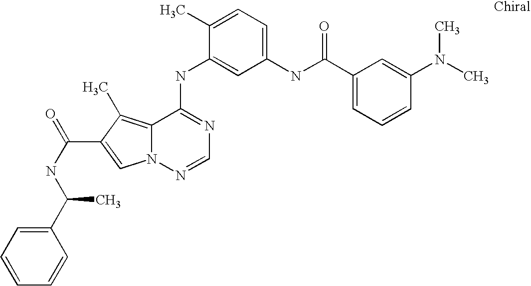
C1(C)=CC=C(NC(C2=CC=CC(N(C)C)=C2)=O)C=C1NC1=NC=NN2C1=C(C)C(C(NC(C1=CC=CC=C1)C)=O)=C2
